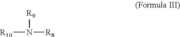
[R10]N([R8])[R9]
